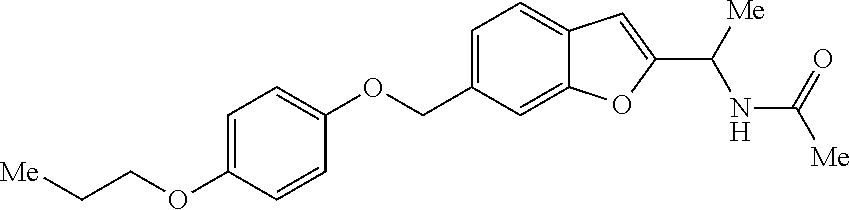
C1=C(OCC[Me])C=CC(OCC2=CC=C3C(=C2)OC(C([Me])NC([Me])=O)=C3)=C1
